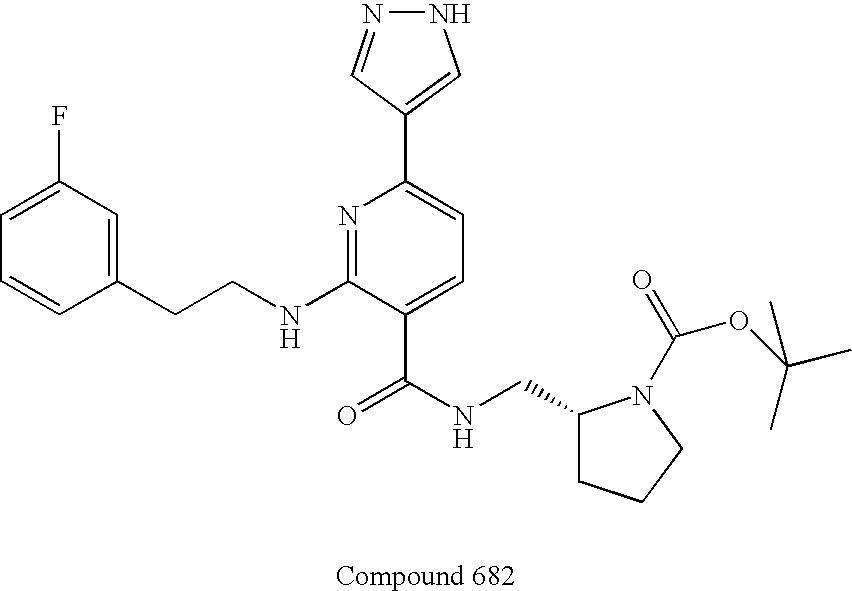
C1=CC(CCNC2=NC(C3=CNN=C3)=CC=C2C(NCC2CCCN2C(=O)OC(C)(C)C)=O)=CC(F)=C1
